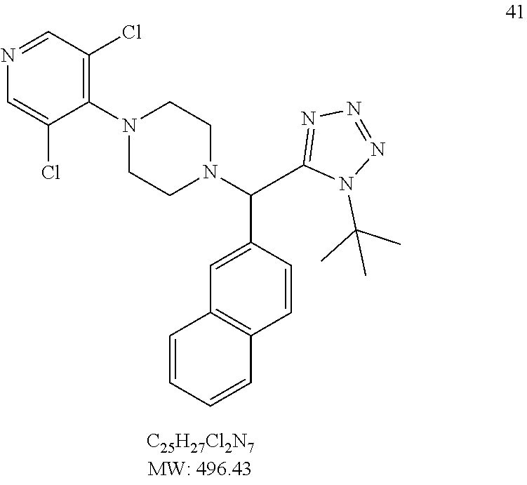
N1(C(C)(C)C)C(C(N2CCN(C3=C(Cl)C=NC=C3Cl)CC2)C2=CC3=C(C=C2)C=CC=C3)=NN=N1
